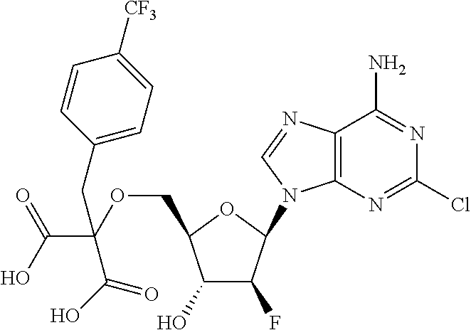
C12=C(N=CN1C1C(F)C(O)C(COC(C(O)=O)(CC3=CC=C([CF3])C=C3)C(O)=O)O1)C(N)=NC(Cl)=N2
